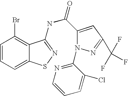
C1=CC=C2C(=C1Br)C(NC(=O)C1=CC(C(F)(F)F)=NN1C1=NC=CC=C1Cl)=NS2
